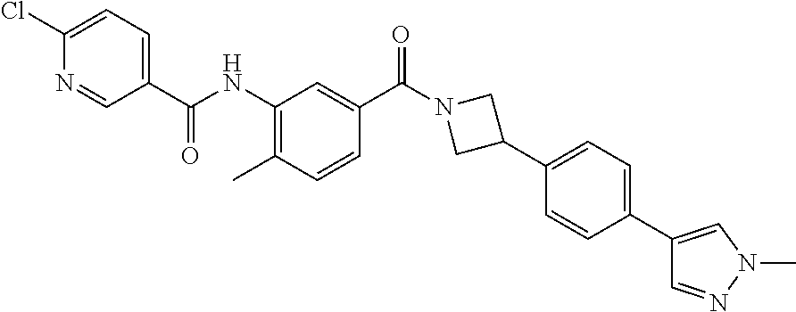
CC1=C(NC(C2=CC=C(Cl)N=C2)=O)C=C(C(N2CC(C3=CC=C(C4=CN(C)N=C4)C=C3)C2)=O)C=C1
